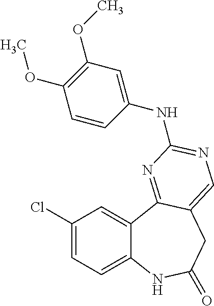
C1(Cl)=CC=C2C(=C1)C1=NC(NC3=CC(OC)=C(OC)C=C3)=NC=C1CC(=O)N2
